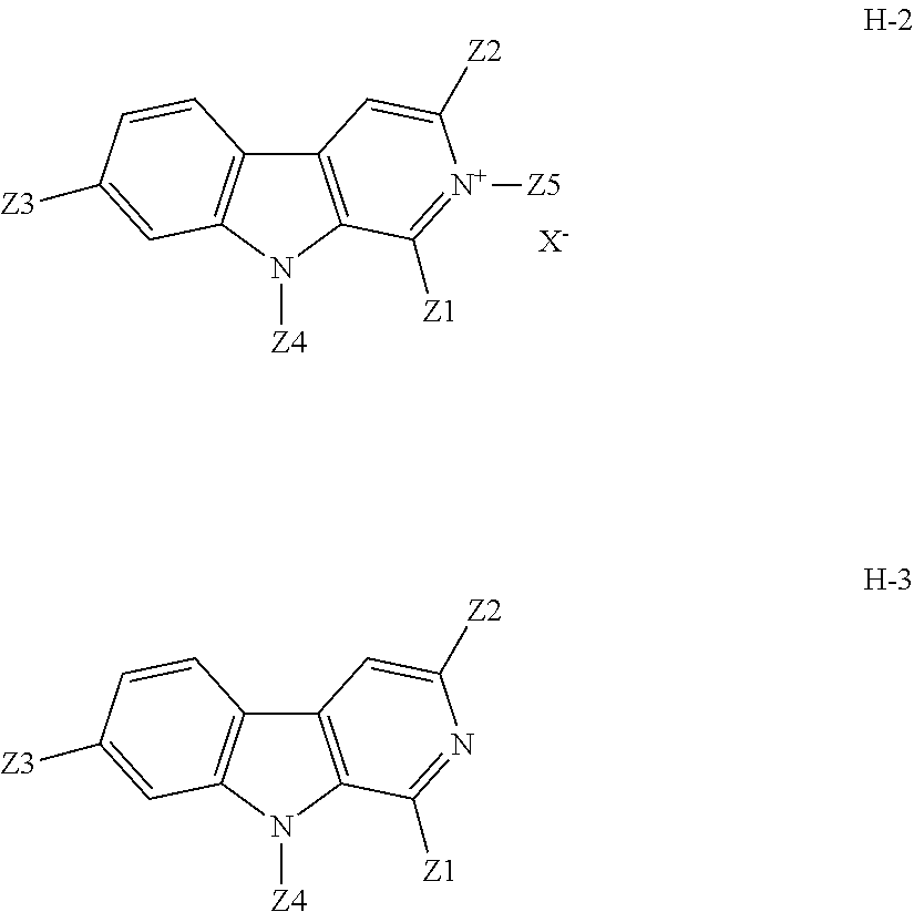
C12=C(N([Z4])C3=C1C=CC([Z3])=C3)C([Z1])=NC([Z2])=C2.C12=C(N([Z4])C3=C1C=CC([Z3])=C3)C([Z1])=[N+]([Z5])C([Z2])=C2.[X-]
